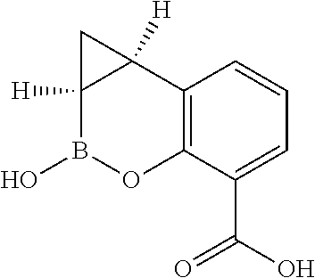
C12=C(C(C(O)=O)=CC=C1)OB(O)C1([H])C2([H])C1
